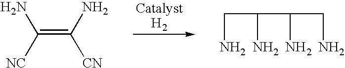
C(=C(N)[CN])([NC])N.NCC(N)C(N)CN
